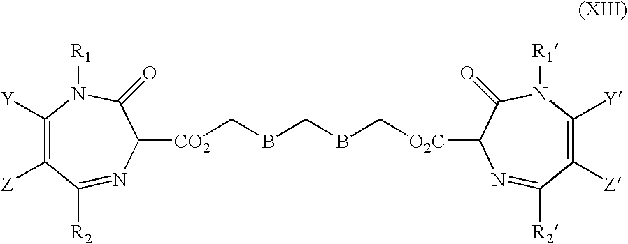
C1([Y])=C([Z])C([R2])=NC([CO2]CBCBC[O2C]C2N=C([R2])C([Z])=C([Y])N([R1])C2=O)C(=O)N1[R1]
